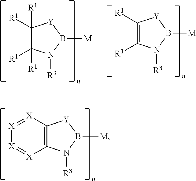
C1([R1])=C([R1])N([R3])B([M])[Y]1.C1([R1])([R1])C([R1])([R1])N([R3])B([M])[Y]1.C12=C(N([R3])B([M])[Y]1)[X]=[X][X]=[X]2
